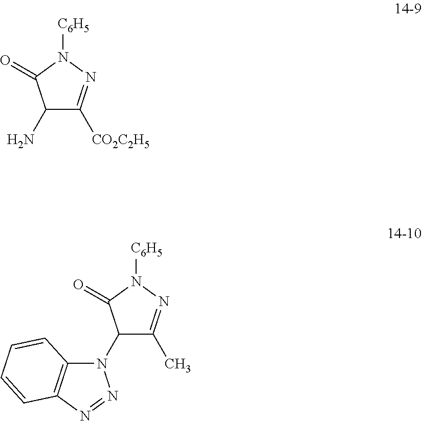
C1(N)C([CO2C2H5])=NN([C6H5])C1=O.C1(N2C3=C(N=N2)C=CC=C3)C(C)=NN([C6H5])C1=O
